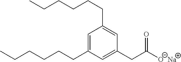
C1(CC([O-])=O)=CC(CCCCCC)=CC(CCCCCC)=C1.[Na]
